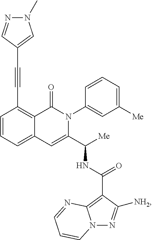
C1(C#CC2=CN(C)N=C2)=C2C(=CC=C1)C=C(C([Me])NC(C1=C3N(N=C1[NH2])C=CC=N3)=O)N(C1=CC([Me])=CC=C1)C2=O
